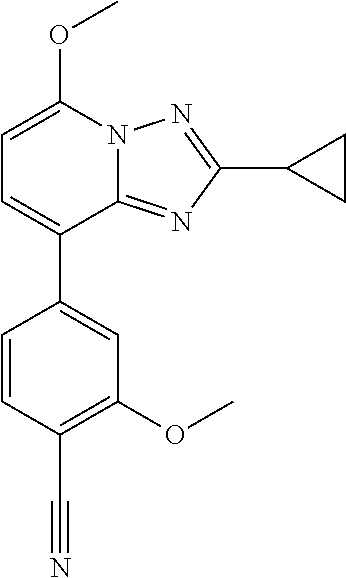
C1=C(OC)N2C(=NC(C3CC3)=N2)C(C2=CC(OC)=C(C#N)C=C2)=C1
